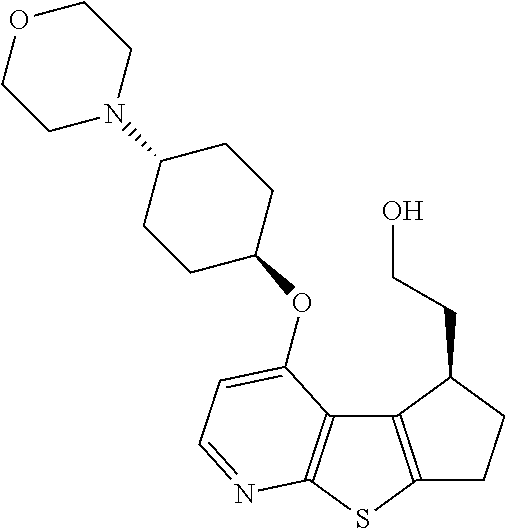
C12=C(SC3=C1C(OC1CCC(N4CCOCC4)CC1)=CC=N3)CCC2CCO
